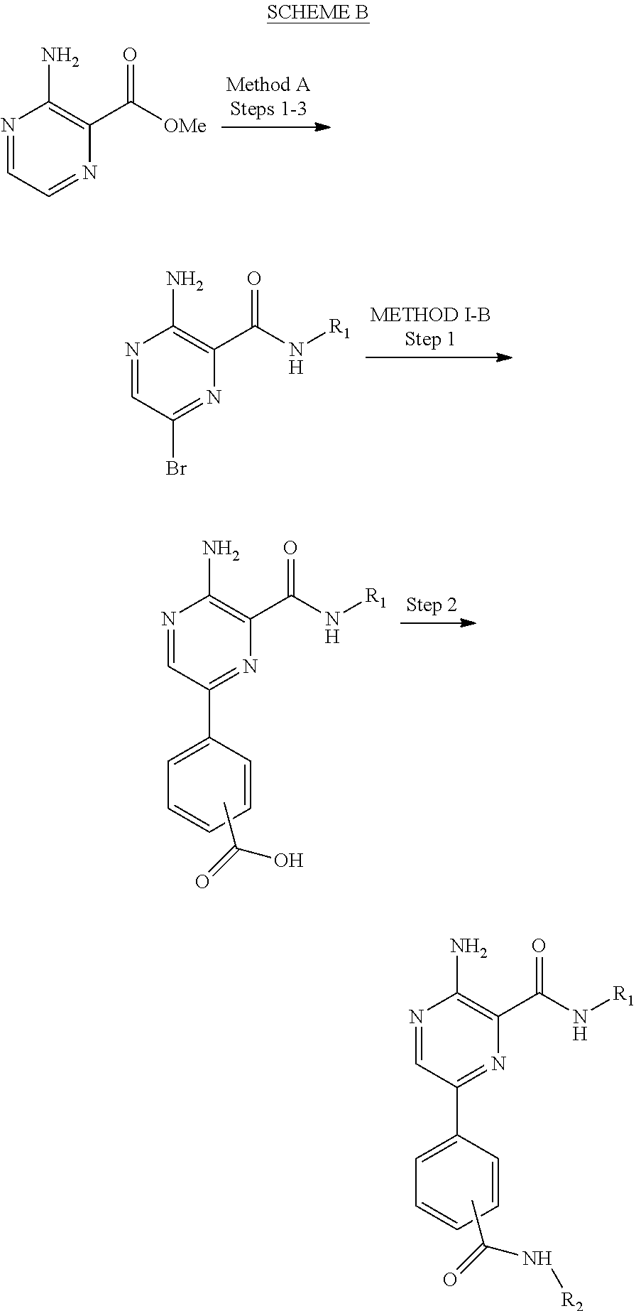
N1=CC=NC(C([OMe])=O)=C1N.N1=CC(Br)=NC(C(N[R1])=O)=C1N.N1=CC(C2=CC=CC=C2)=NC(C(N[R1])=O)=C1N.CC(O)=O.N1=CC(C2=CC=CC=C2)=NC(C(N[R1])=O)=C1N.CC(N[R2])=O
